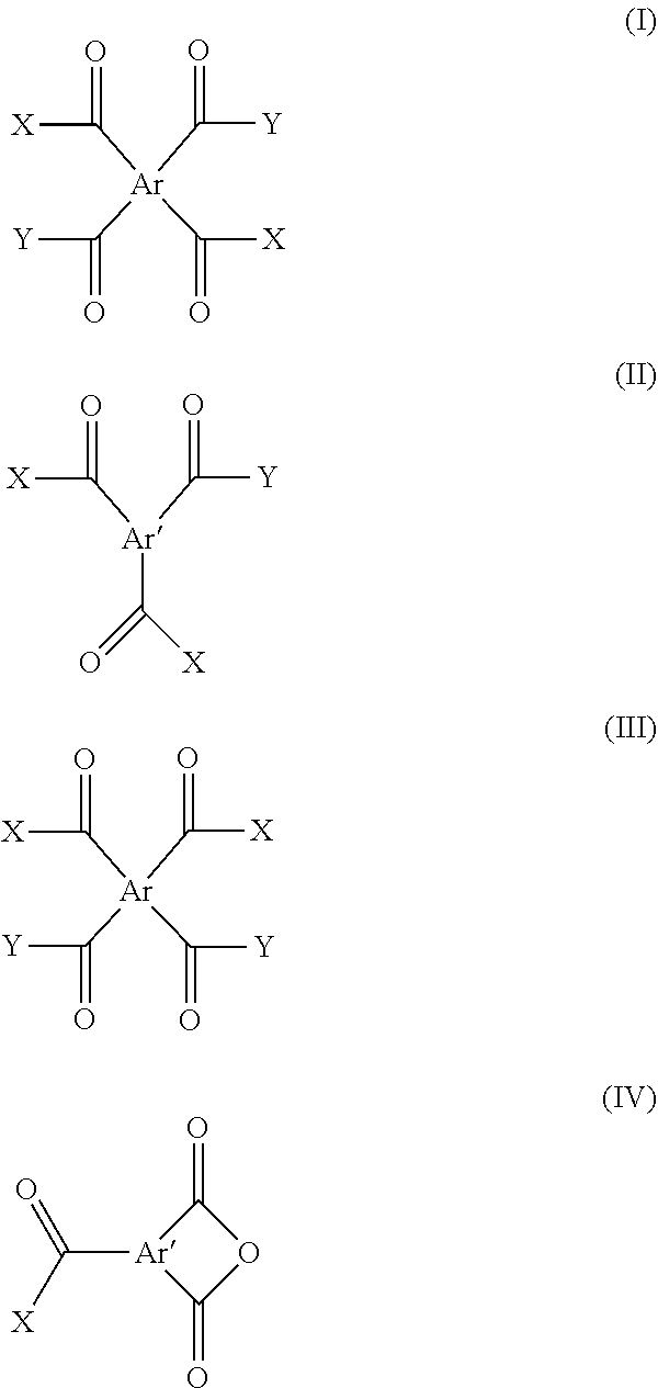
[X]C([Ar](C([Y])=O)(C([X])=O)C([Y])=O)=O.[X]C([Ar](C([Y])=O)C([X])=O)=O.[X]C([Ar](C([Y])=O)(C([Y])=O)C([X])=O)=O.C([Ar]1C(=O)OC1=O)([X])=O
